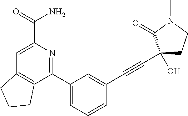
C1=C(C(=O)N)N=C(C2=CC=CC(C#CC3(O)CCN(C)C3=O)=C2)C2=C1CCC2
